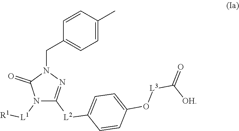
C1=CC(C)=CC=C1CN1C(=O)N([L1][R1])C([L2]C2=CC=C(O[L3]C([OH])=O)C=C2)=N1
